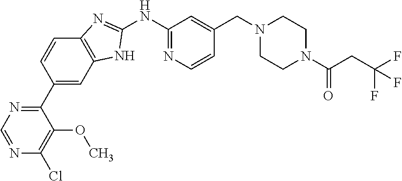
C1(NC2=NC3=C(C=C(C4=NC=NC(Cl)=C4OC)C=C3)N2)=NC=CC(CN2CCN(C(CC(F)(F)F)=O)CC2)=C1
